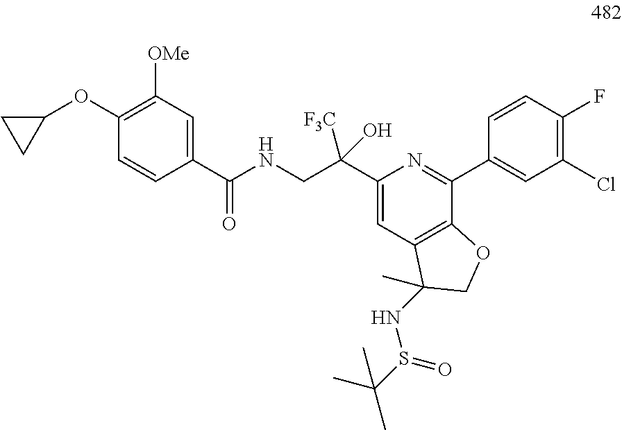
C1([OMe])=C(OC2CC2)C=CC(C(NCC(C2=CC3=C(C(C4=CC(Cl)=C(F)C=C4)=N2)OCC3(C)NS(C(C)(C)C)=O)([F3C])O)=O)=C1
